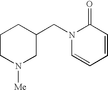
C1CN([Me])CC(CN2C=CC=CC2=O)C1
